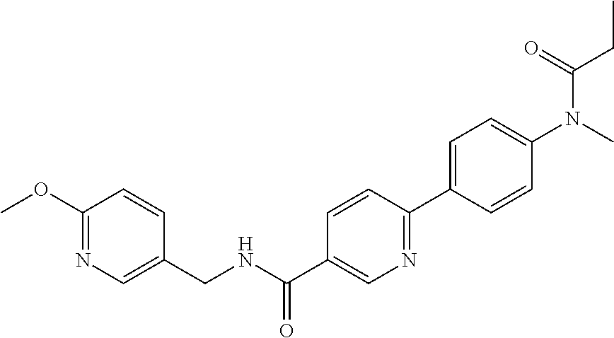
C1=C(C2=NC=C(C(=O)NCC3=CN=C(OC)C=C3)C=C2)C=CC(N(C)C(CC)=O)=C1
